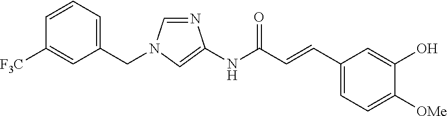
C1(CN2C=NC(NC(C=CC3=CC=C([OMe])C(O)=C3)=O)=C2)=CC=CC([F3C])=C1
